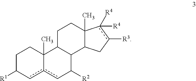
C1C([R1])cc2cC([R2])C3C(C2(C)C1)CCC1(C)C3Cc([R3])c1([R4])[R4]
